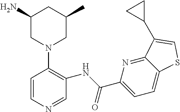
C1(N)CN(C2=C(NC(=O)C3=CC=C4C(=N3)C(C3CC3)=CS4)C=NC=C2)CC(C)C1
